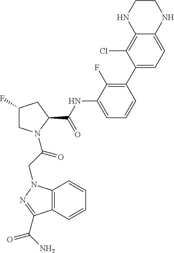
C12=C(N(CC(=O)N3CC(F)CC3C(NC3=CC=CC(C4=CC=C5C(=C4Cl)NCCN5)=C3F)=O)N=C1C(N)=O)C=CC=C2
